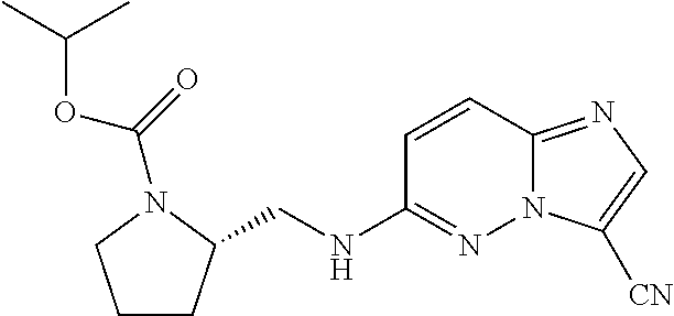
C1CC(CNC2=NN3C(=NC=C3[CN])C=C2)N(C(=O)OC(C)C)C1
